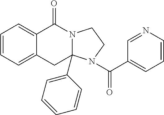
C1=CC=C2C(=C1)C(=O)N1CCN(C(C3=CC=CN=C3)=O)C1(C1=CC=CC=C1)C2
